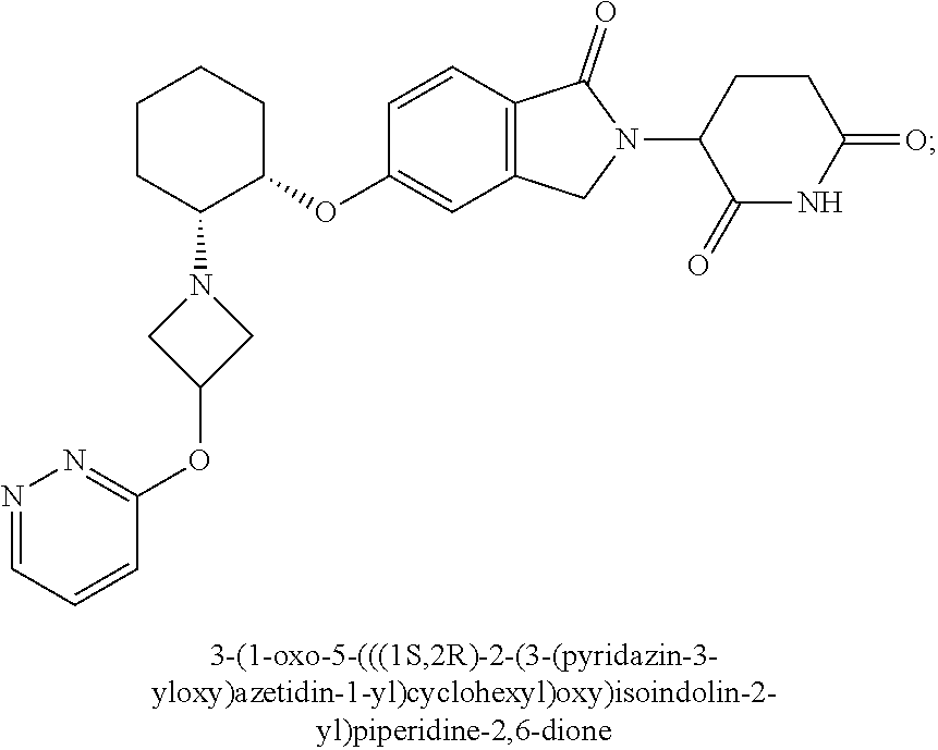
C1=CC2=C(C=C1OC1CCCCC1N1CC(OC3=NN=CC=C3)C1)CN(C1C(=O)NC(=O)CC1)C2=O
